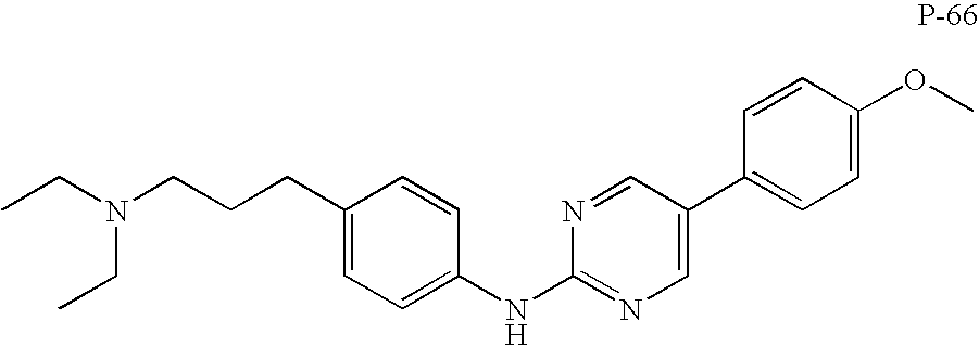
C1=CC(CCCN(CC)CC)=CC=C1NC1=NC=C(C2=CC=C(OC)C=C2)C=N1
